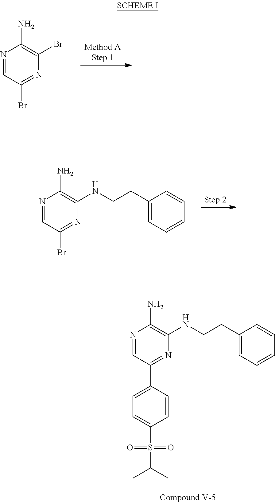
N1=CC(Br)=NC(Br)=C1N.N1=CC(Br)=NC(NCCC2=CC=CC=C2)=C1N.N1=CC(C2=CC=C(S(=O)(=O)C(C)C)C=C2)=NC(NCCC2=CC=CC=C2)=C1N
